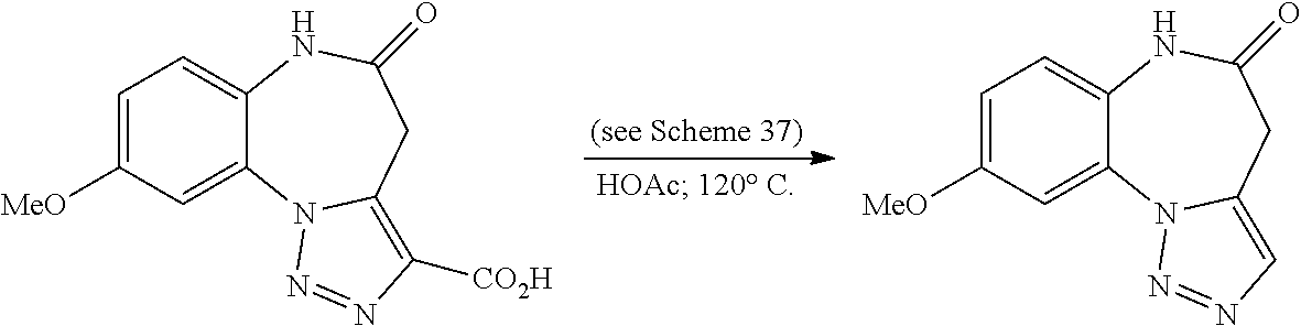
C1=C([MeO])C=C2C(=C1)NC(=O)CC1=C([CO2H])N=NN21.C1=C([MeO])C=C2C(=C1)NC(=O)CC1=CN=NN21
